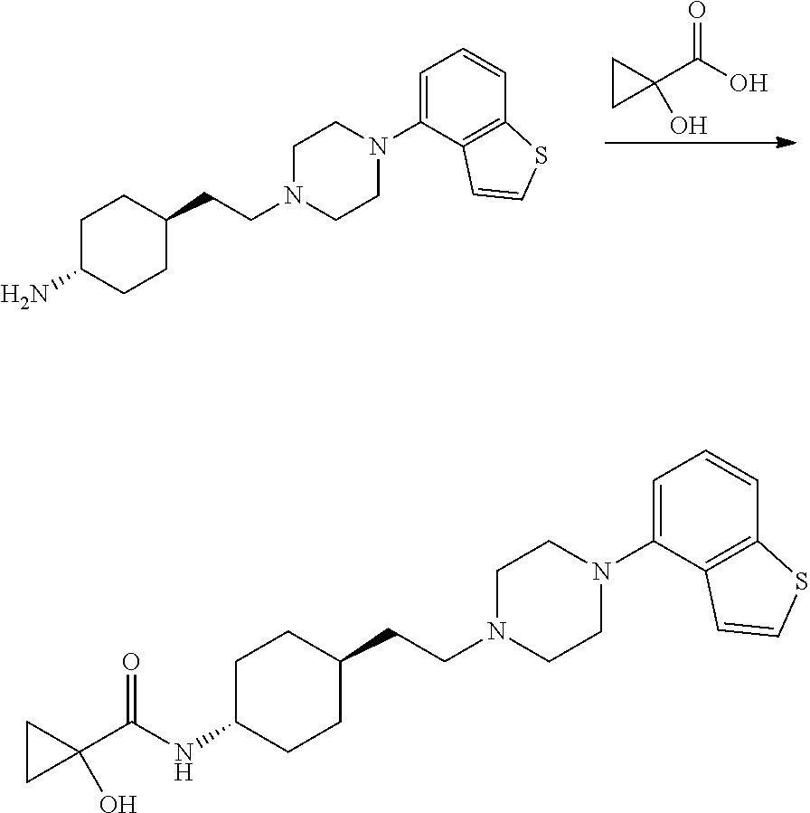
C1CN(CCC2CCC(N)CC2)CCN1C1=CC=CC2=C1C=CS2.OC(C1(O)CC1)=O.C1CN(CCC2CCC(NC(C3(O)CC3)=O)CC2)CCN1C1=CC=CC2=C1C=CS2
